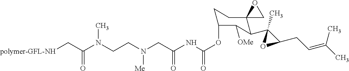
C(C(N(CCN([Me])CC(NC(OC1CCC2(C(C3(C)C(CC=C(C)C)O3)C1[OMe])CO2)=O)=O)C)=O)[polymer-GFL-NH]
